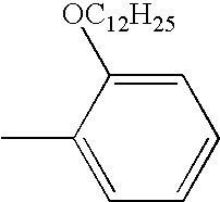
C1=C(C)C([OC12H25])=CC=C1
